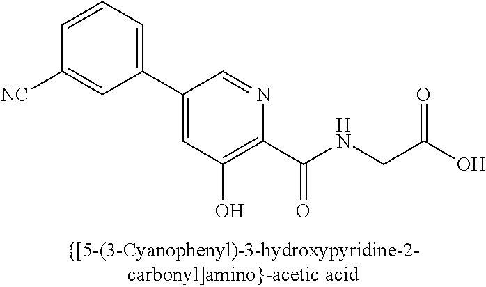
C1=CC([NC])=CC(C2=CC(O)=C(C(NCC(O)=O)=O)N=C2)=C1
